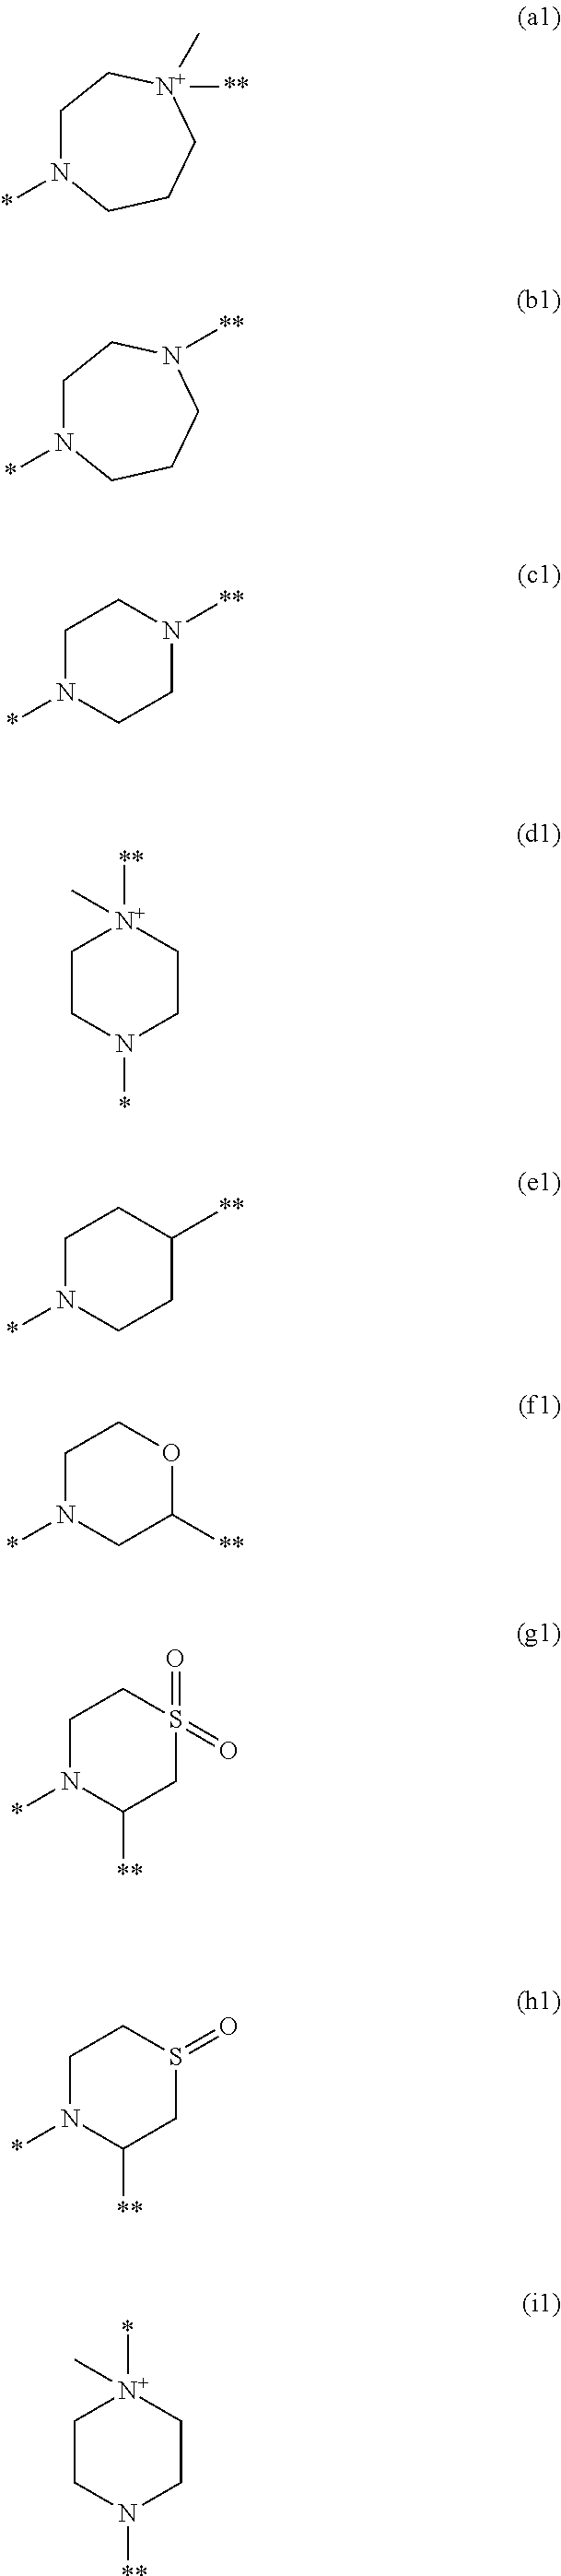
C1N(*)CCC[N+]([**])(C)C1.C1N(*)CCCN([**])C1.C1N(*)CCN([**])C1.C1CN(*)CC[N+]1([**])C.C1N(*)CCC([**])C1.C1N(*)CC([**])OC1.C1N(*)C([**])CS(=O)(=O)C1.C1N(*)C([**])CS(=O)C1.C1CN([**])CC[N+]1(*)C
